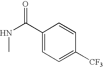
C1(C(NC)=O)=CC=C([CF3])C=C1
